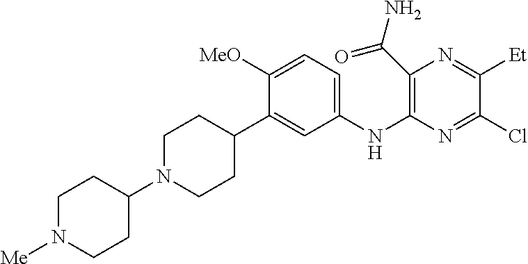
C1([MeO])=CC=C(NC2=C(C(N)=O)N=C([Et])C(Cl)=N2)C=C1C1CCN(C2CCN([Me])CC2)CC1
